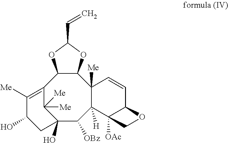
C12=C([Me])C(O)CC(O)(C1([Me])[Me])C([OBz])C1([H])C([Me])(C3C2OC(C=C)O3)C=CC2C1([OAc])CO2
